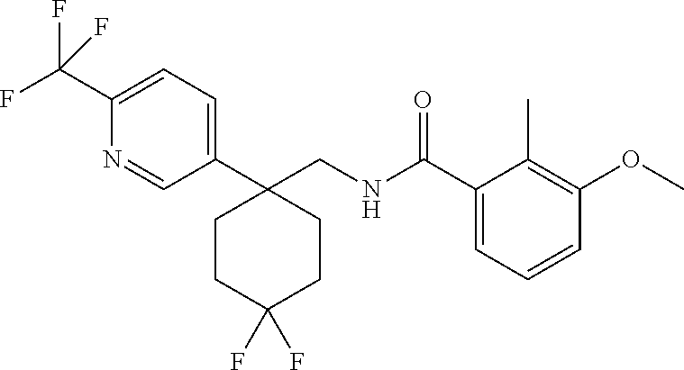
C1(C(NCC2(C3=CC=C(C(F)(F)F)N=C3)CCC(F)(F)CC2)=O)=CC=CC(OC)=C1C
